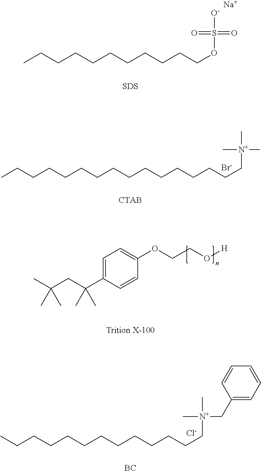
CCCCCCCCCCCOS([O-])(=O)=O.[Na].[SDS].CCCCCCCCCCCCCCCC[N+](C)(C)C.[Br-].C1=C(C(CC(C)(C)C)(C)C)C=CC(OCCO[H])=C1.CCCCCCCCCCCCC[N+](C)(CC1=CC=CC=C1)C.[Cl-].[BC]
